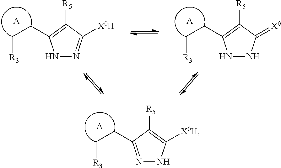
N1=C(CC[R3])C([R5])=C([X0H])N1.[A].N1N=C([X0H])C([R5])=C1CC[R3].[A].N1NC(=[X0])C([R5])=C1CC[R3].[A]
